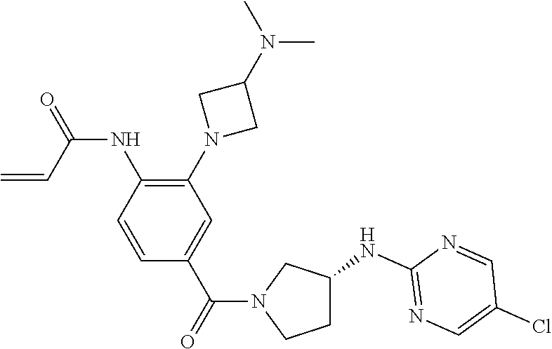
C1C(NC2=NC=C(Cl)C=N2)CN(C(C2=CC(N3CC(N(C)C)C3)=C(NC(=O)C=C)C=C2)=O)C1
